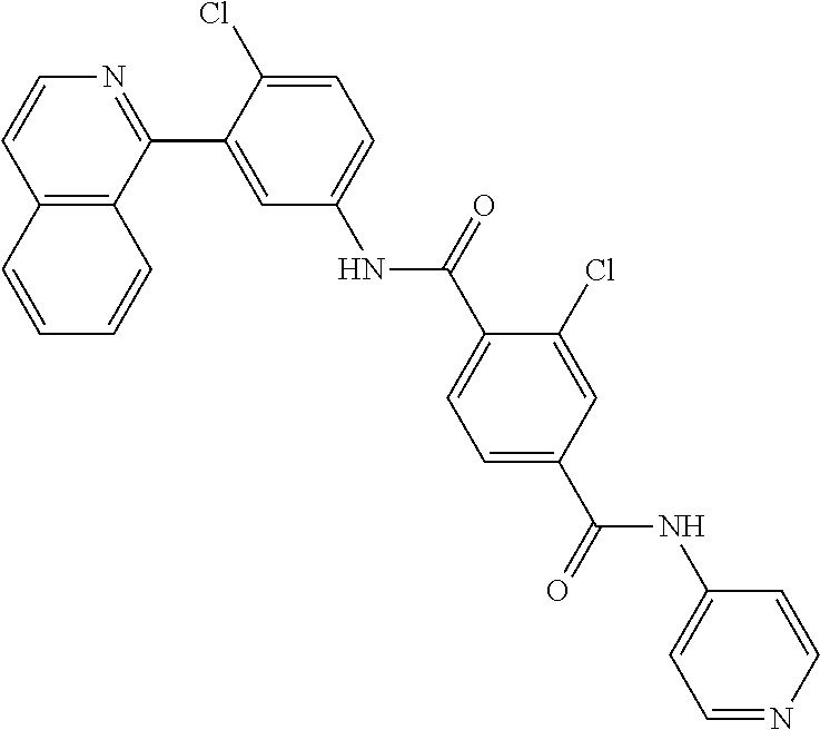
C12=C(C(C3=CC(NC(C4=CC=C(C(NC5=CC=NC=C5)=O)C=C4Cl)=O)=CC=C3Cl)=NC=C1)C=CC=C2
